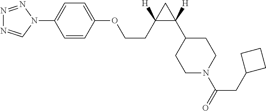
N1=NN(C2=CC=C(OCCC3([H])C(C4CCN(C(CC5CCC5)=O)CC4)([H])C3)C=C2)C=N1
